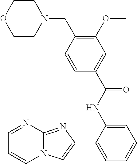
C1=NC2=NC(C3=CC=CC=C3NC(C3=CC(OC)=C(CN4CCOCC4)C=C3)=O)=CN2C=C1
